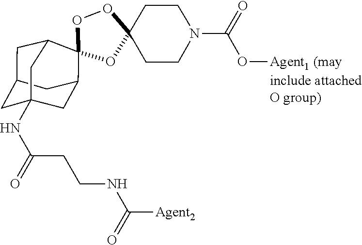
O1C2(CCN(C(O[Agent1 (may])=O)CC2)OC2(O1)C1CC3CC(NC(CCNC([Agent2])=O)=O)(CC2C3)C1
